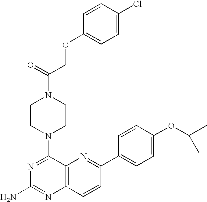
N1=C(N2CCN(C(=O)COC3=CC=C(Cl)C=C3)CC2)C2=C(N=C1N)C=CC(C1=CC=C(OC(C)C)C=C1)=N2
